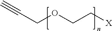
C(COCC[X])#C
